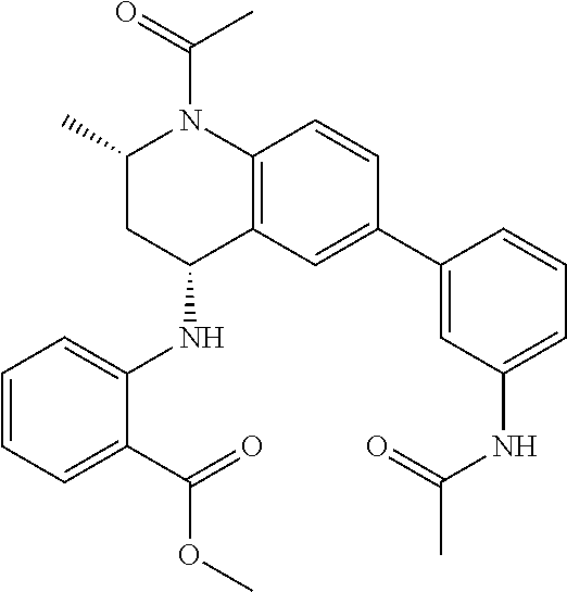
N(C1CC(C)N(C(C)=O)C2=C1C=C(C1=CC(NC(C)=O)=CC=C1)C=C2)C1=CC=CC=C1C(=O)OC
